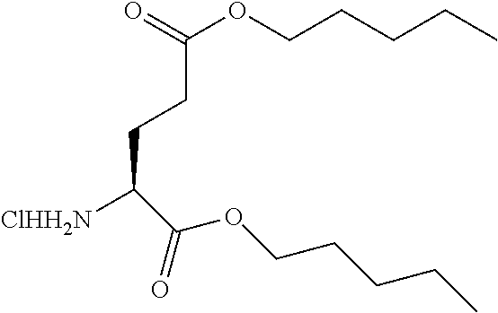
O(C(C(CCC(OCCCCC)=O)[ClHH2N])=O)CCCCC
